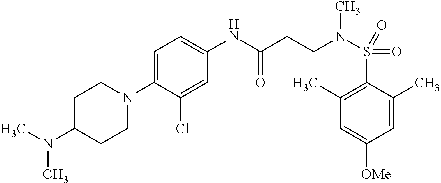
C1=C(N2CCC(N(C)C)CC2)C(Cl)=CC(NC(CCN(S(=O)(C2=C(C)C=C([OMe])C=C2C)=O)C)=O)=C1
